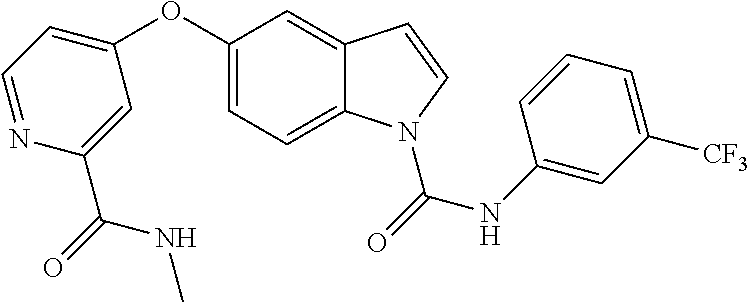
C1(OC2=CC=NC(C(=O)NC)=C2)=CC=C2C(=C1)C=CN2C(=O)NC1=CC([CF3])=CC=C1
